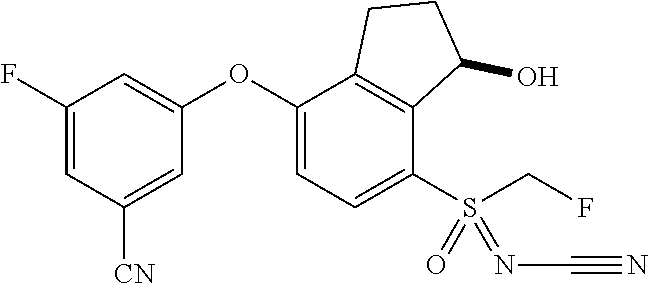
C1(F)=CC([CN])=CC(OC2=CC=C(S(=NC#N)(=O)CF)C3=C2CCC3O)=C1
